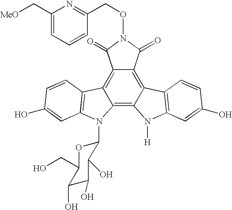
C12=C3C(=C4C(=C1C(=O)N(OCC1=NC(C[MeO])=CC=C1)C2=O)C1=C(N4[H])C=C(O)C=C1)N(C1OC(CO)C(O)C(O)C1O)C1=C3C=CC(O)=C1
